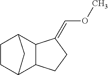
C1CC2C3C(C1C2)C(=COC)CC3
